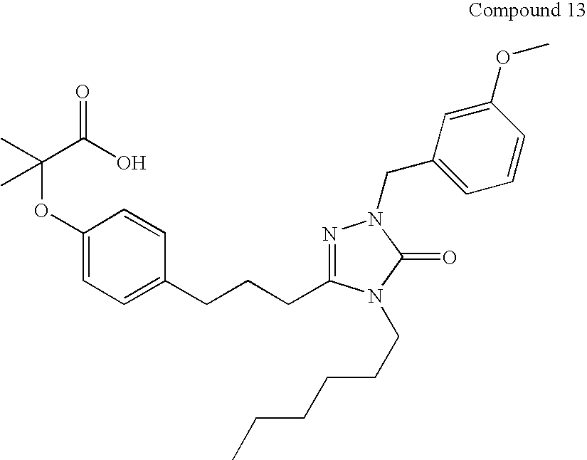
C(OC1=CC=C(CCCC2=NN(CC3=CC=CC(OC)=C3)C(=O)N2CCCCCC)C=C1)(C(O)=O)(C)C
